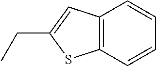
C12=C(C=C(CC)S1)C=CC=C2
